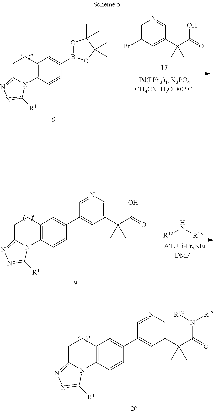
C1=C(Br)C=C(C(C(=O)O)(C)C)C=N1.C1C2=NN=C([R1])N2C2=C(C1)C=C(B1OC(C)(C)C(C)(C)O1)C=C2.C1C2=NN=C([R1])N2C2=C(C1)C=C(C1=CC(C(C(=O)O)(C)C)=CN=C1)C=C2.N([R13])[R12].C1C2=NN=C([R1])N2C2=C(C1)C=C(C1=CC(C(C(=O)N([R13])[R12])(C)C)=CN=C1)C=C2
